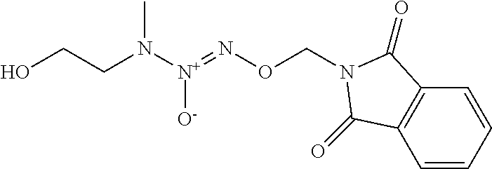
C1=CC=CC2=C1C(=O)N(CON=[N+](N(CCO)C)[O-])C2=O
